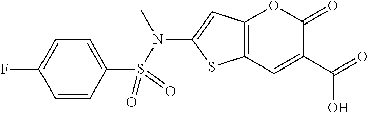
C12=C(C=C(C(=O)O)C(=O)O1)SC(N(S(C1=CC=C(F)C=C1)(=O)=O)C)=C2
